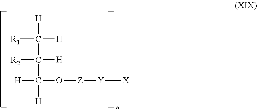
[R1]C([H])([H])C([R2])([H])C([H])(O[Z][Y][X])[H]
